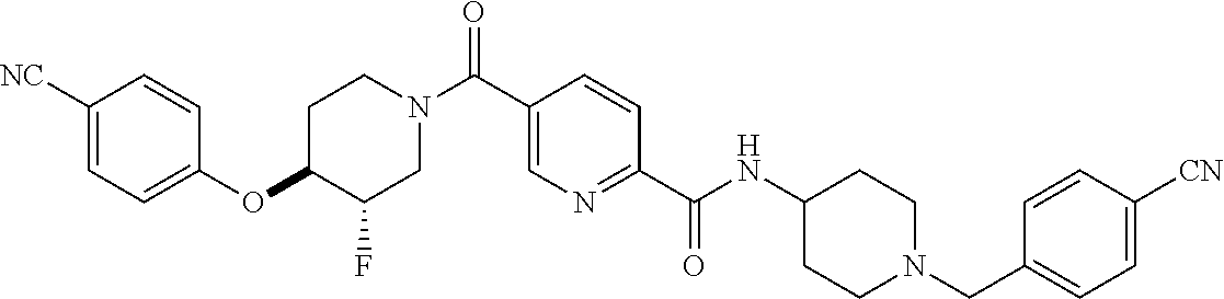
N(C(C1=NC=C(C(=O)N2CCC(OC3=CC=C([CN])C=C3)C(F)C2)C=C1)=O)C1CCN(CC2=CC=C([CN])C=C2)CC1
